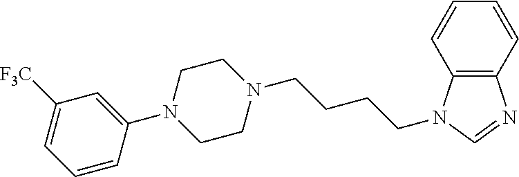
N1(C2=CC([F3C])=CC=C2)CCN(CCCCN2C3=C(N=C2)C=CC=C3)CC1
